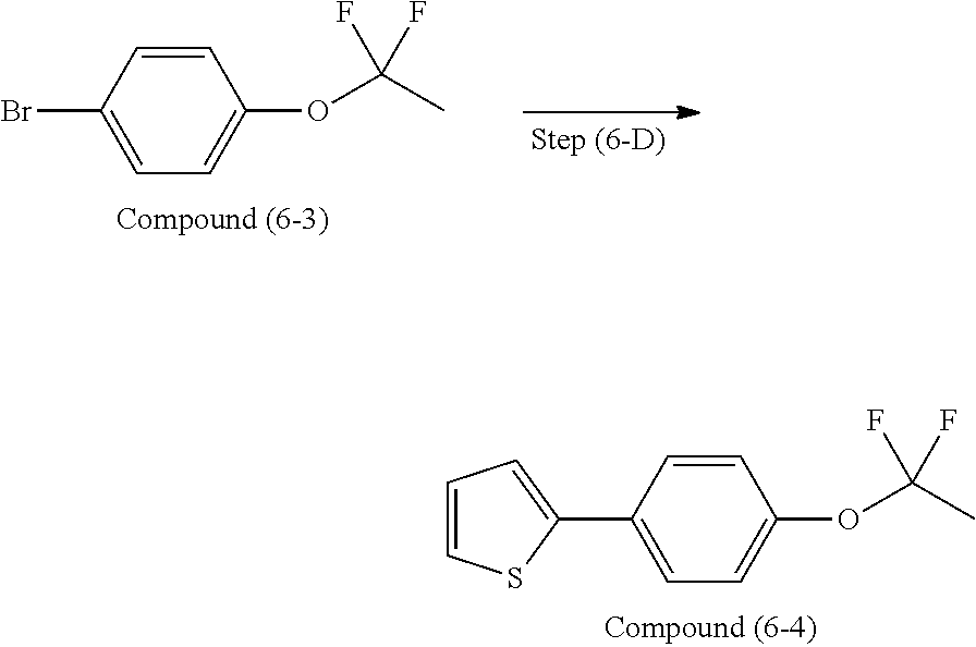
C1=CC(Br)=CC=C1OC(C)(F)F.C1=CC(C2=CC=CS2)=CC=C1OC(C)(F)F
